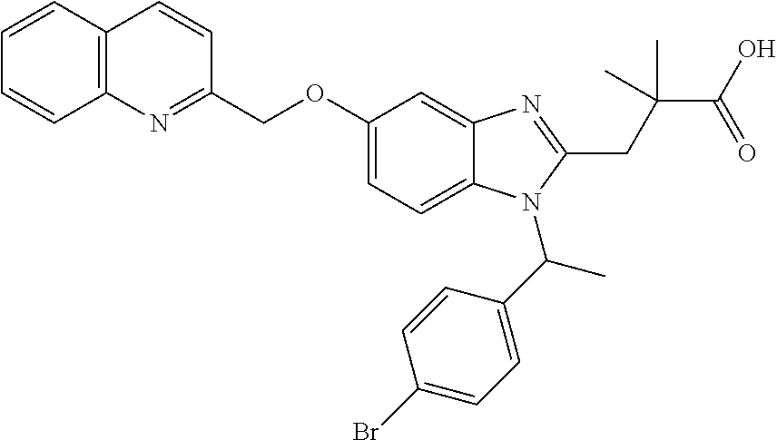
C1=CC2=C(C=C1)N=C(COC1=CC=C3C(=C1)N=C(CC(C(O)=O)(C)C)N3C(C)C1=CC=C(Br)C=C1)C=C2
